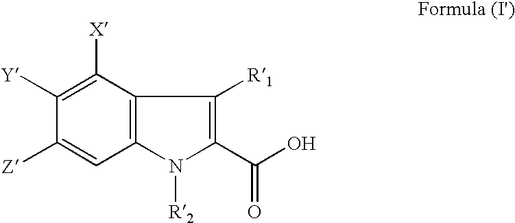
C1([Z])=CC2=C(C([X])=C1[Y])C([R1])=C(C(=O)O)N2[R2]
